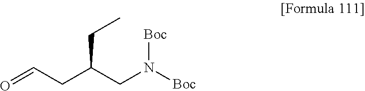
O=CCC(CN([Boc])[Boc])CC
